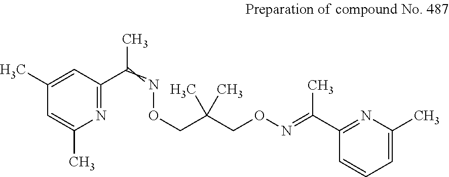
C1(C)=CC(C(C)=NOCC(C)(CON=C(C)C2=NC(C)=CC=C2)C)=NC(C)=C1
